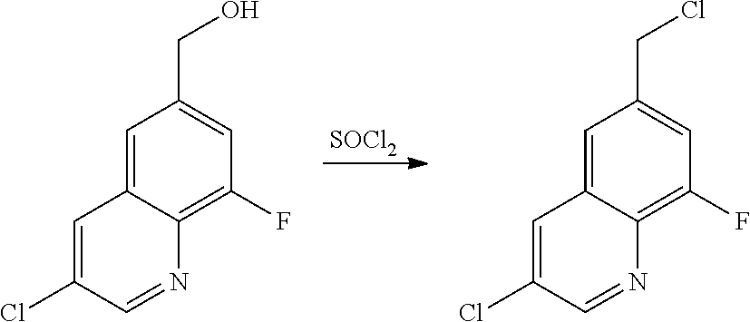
C1=C2C(=C(F)C=C1CO)N=CC(Cl)=C2.C1=C2C(=C(F)C=C1CCl)N=CC(Cl)=C2.[SOCl2]
